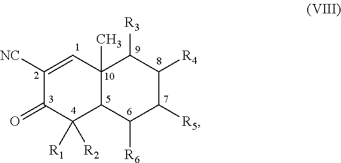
C1([NC])=CC2(C)C(C([R1])([R2])C1=O)C([R6])C([R5])C([R4])C2[R3]
